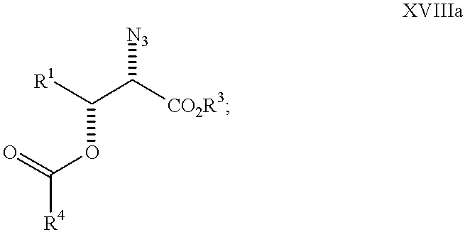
[R1]C(C([CO2R3])[N3])OC([R4])=O
